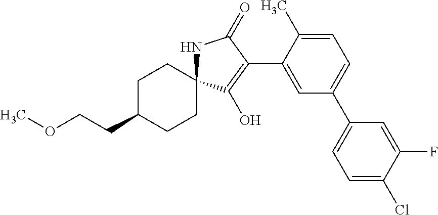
C1C(CCOC)CCC2(C1)NC(=O)C(C1=CC(C3=CC=C(Cl)C(F)=C3)=CC=C1C)=C2O
